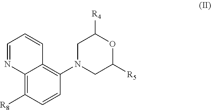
C12=C([R8])C=CC(N3CC([R5])OC([R4])C3)=C1C=CC=N2
